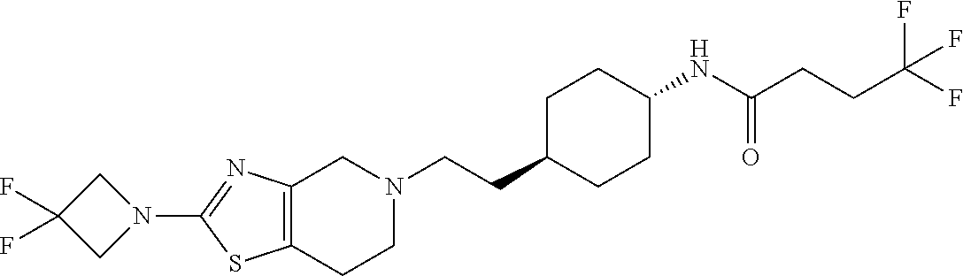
C12=C(CCN(CCC3CCC(NC(CCC(F)(F)F)=O)CC3)C1)SC(N1CC(F)(F)C1)=N2
